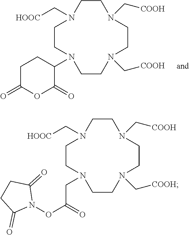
C1CN(C[COOH])CCN(C[COOH])CCN(C2CCC(=O)OC2=O)CCN1C[HOOC].C1CN(C[COOH])CCN(C[COOH])CCN(CC(ON2C(=O)CCC2=O)=O)CCN1C[HOOC]
